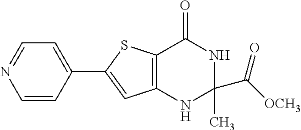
C1(C2=CC3=C(S2)C(=O)NC(C)(C([OCH3])=O)N3)=CC=NC=C1
